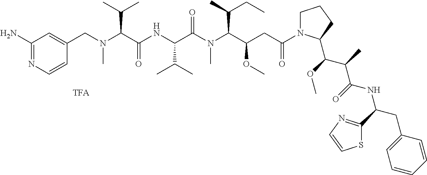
C1(N)=NC=CC(CN(C(C(NC(C(N(C(C(CC(N2CCCC2C(OC)C(C)C(=O)NC(CC2=CC=CC=C2)C2=NC=CS2)=O)OC)C(C)CC)C)=O)C(C)C)=O)C(C)C)C)=C1
